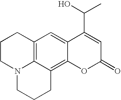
C12=CC3=C4C(=C1OC(=O)C=C2C(C)O)CCCN4CCC3
